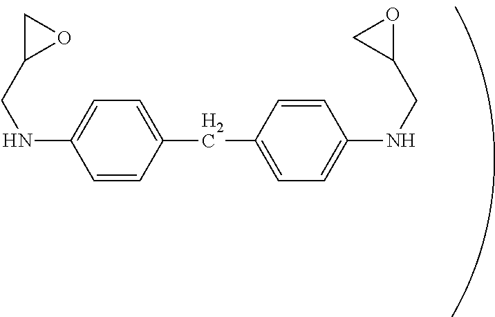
C1=CC(CC2=CC=C(NCC3OC3)C=C2)=CC=C1NCC1OC1
